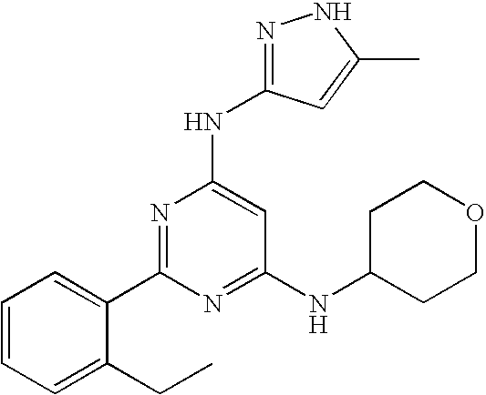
C1(CC)=CC=CC=C1C1=NC(NC2=NNC(C)=C2)=CC(NC2CCOCC2)=N1
